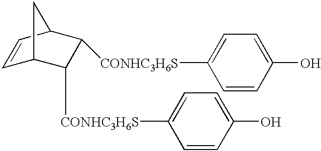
C1=CC2C([CONHC3H6S]C3=CC=C(O)C=C3)C([CONHC3H6S]C3=CC=C(O)C=C3)C1C2
